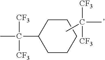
C1(C([CF3])([CF3])C)CCCCC1.CC([CF3])([CF3])C
